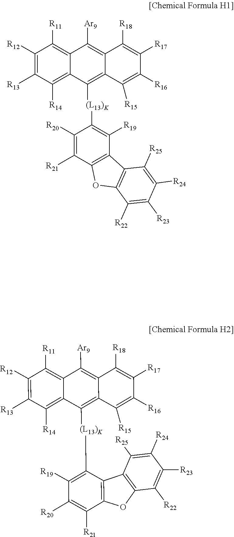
C1([R12])=C([R13])C([R14])=C2C(=C1[R11])C([Ar9])=C1C(=C2[(L13)K]C2=C([R19])C3=C(C([R21])=C2[R20])OC2=C3C([R25])=C([R24])C([R23])=C2[R22])C([R15])=C([R16])C([R17])=C1[R18].C1([R12])=C([R13])C([R14])=C2C(=C1[R11])C([Ar9])=C1C(=C2[(L13)K]C2=C([R19])C([R20])=C([R21])C3=C2C2=C(C([R22])=C([R23])C([R24])=C2[R25])O3)C([R15])=C([R16])C([R17])=C1[R18]
